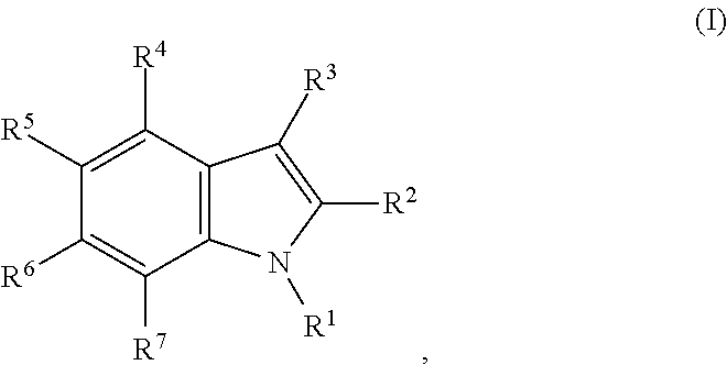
C12=C(C([R4])=C([R5])C([R6])=C1[R7])C([R3])=C([R2])N2[R1]
